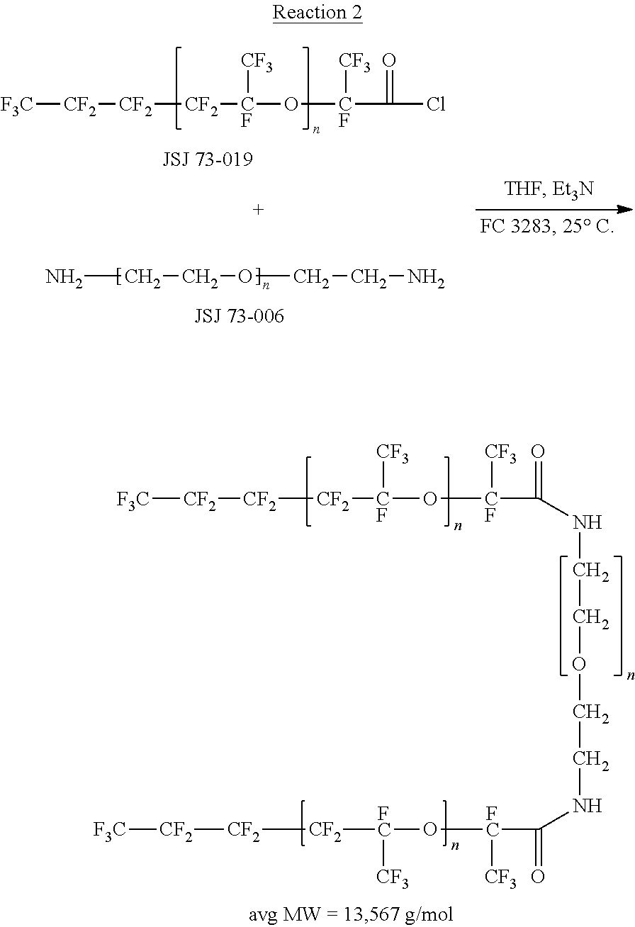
[F3C][CF2][CF2][CF2][CF](O[CF](C(Cl)=O)[CF3])[CF3].NCCOCCN.[F3C][CF2][CF2][CF2][CF](O[CF]([CF3])C(NCCOCCNC([FC](O[FC]([CF3])[CF2][CF2][CF2][F3C])[CF3])=O)=O)[CF3]
